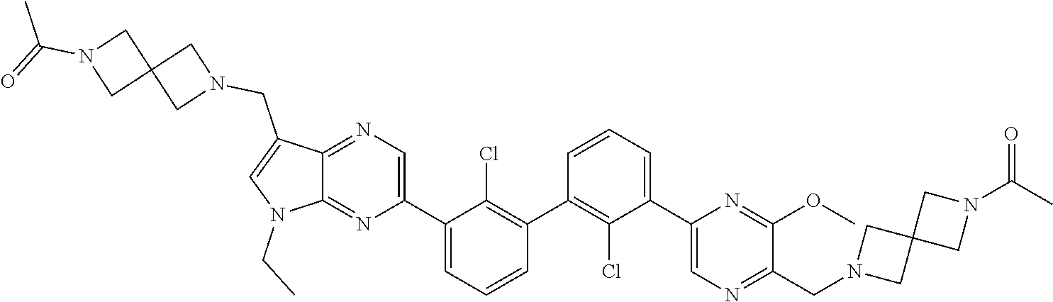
C1(C2=CN=C(CN3CC4(C3)CN(C(=O)C)C4)C(OC)=N2)=CC=CC(C2=C(Cl)C(C3=CN=C4C(=N3)N(CC)C=C4CN3CC4(C3)CN(C(=O)C)C4)=CC=C2)=C1Cl
